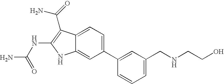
C1(C2=CC(CNCCO)=CC=C2)=CC=C2C(=C1)NC(NC(N)=O)=C2C(=O)N
